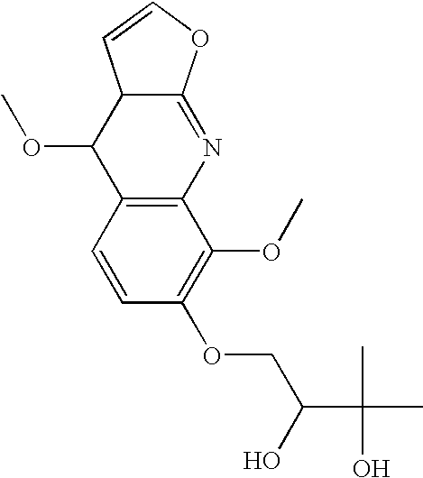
C1=CC(OCC(O)C(C)(C)O)=C(OC)C2=C1C(OC)C1C(=N2)OC=C1
